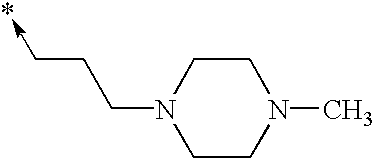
C1CN(C)CCN1CCC->*
